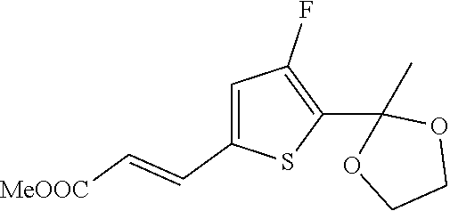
C1=C(C=C[MeOOC])SC(C2(C)OCCO2)=C1F
